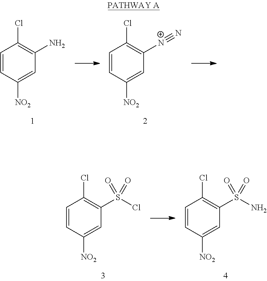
C1=CC([NO2])=CC(N)=C1Cl.C1=CC([NO2])=CC([N+]#N)=C1Cl.C1=CC([NO2])=CC(S(Cl)(=O)=O)=C1Cl.C1=CC([NO2])=CC(S(N)(=O)=O)=C1Cl
